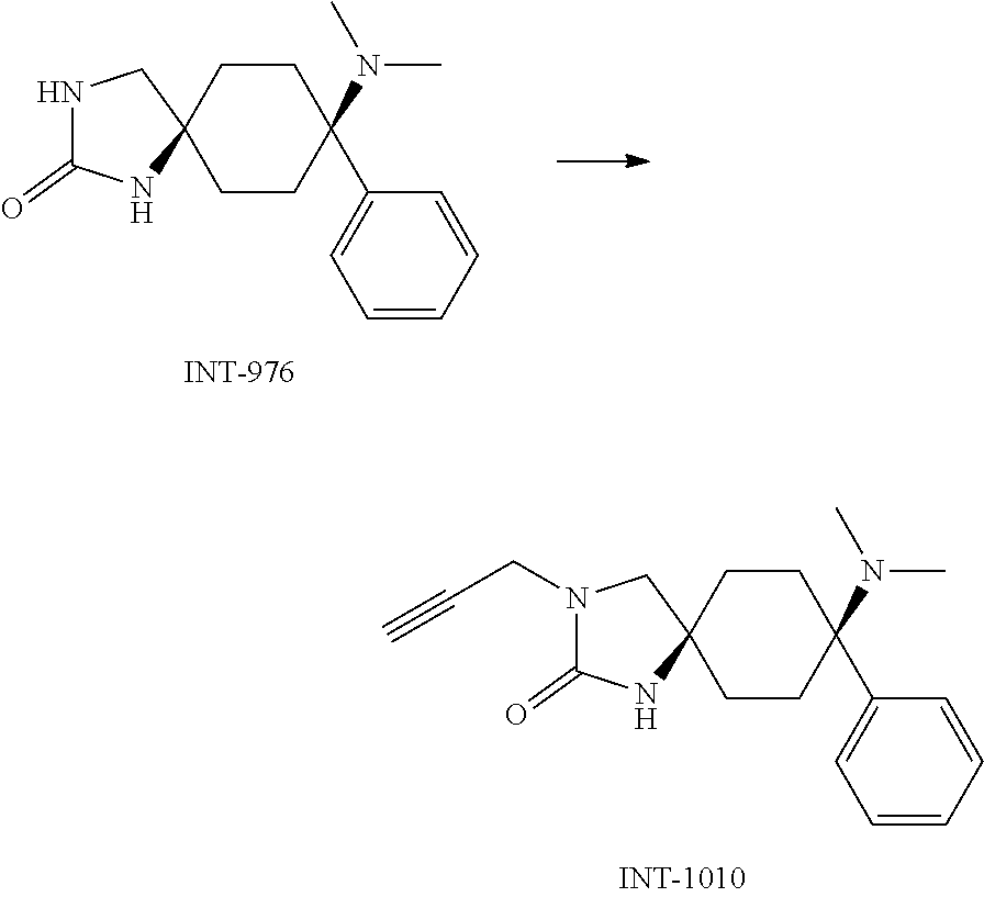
N1(CC#C)C(=O)NC2(C1)CCC(N(C)C)(C1=CC=CC=C1)CC2.N1C(=O)NC2(C1)CCC(N(C)C)(C1=CC=CC=C1)CC2
